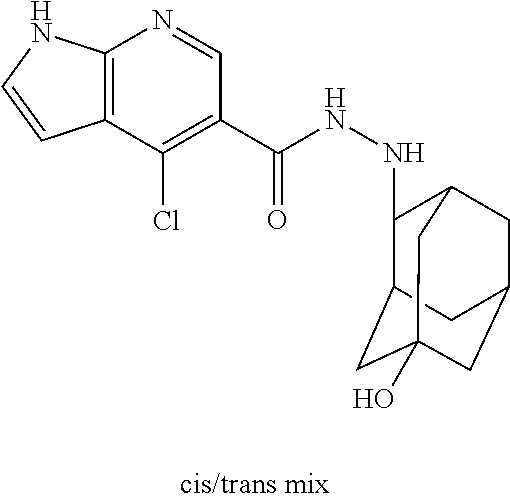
C12=C(NC=C1)N=CC(C(NNC1C3CC4(O)CC(CC1C4)C3)=O)=C2Cl
